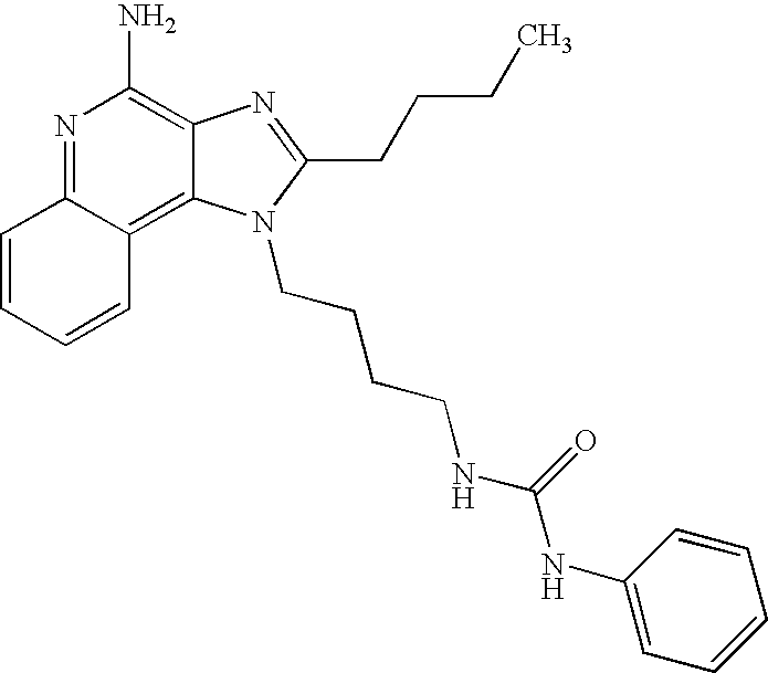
N1=C2C(=C3C(=C1N)N=C(CCCC)N3CCCCNC(NC1=CC=CC=C1)=O)C=CC=C2
